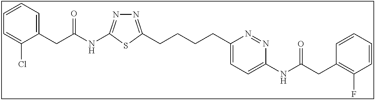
N1=C(CCCCC2=CC=C(NC(CC3=C(F)C=CC=C3)=O)N=N2)SC(NC(CC2=CC=CC=C2Cl)=O)=N1
